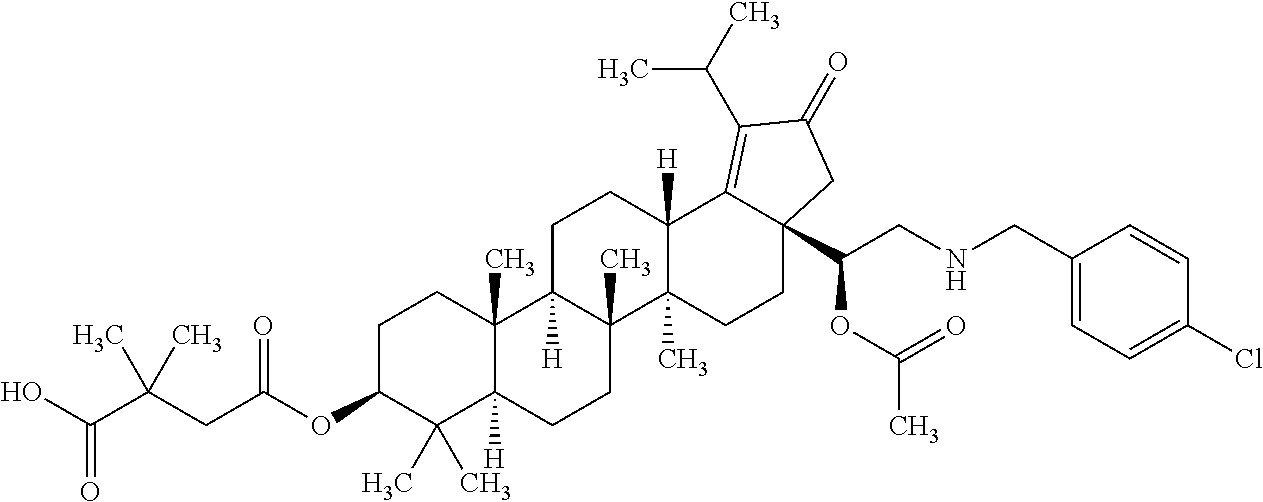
C1C(OC(CC(C(O)=O)(C)C)=O)C(C)(C)C2([H])C(C)(C1)C1([H])C(C)(CC2)C2(C)C([H])(CC1)C1=C(C(C)C)C(=O)CC1(C(CNCC1=CC=C(Cl)C=C1)OC(C)=O)CC2
